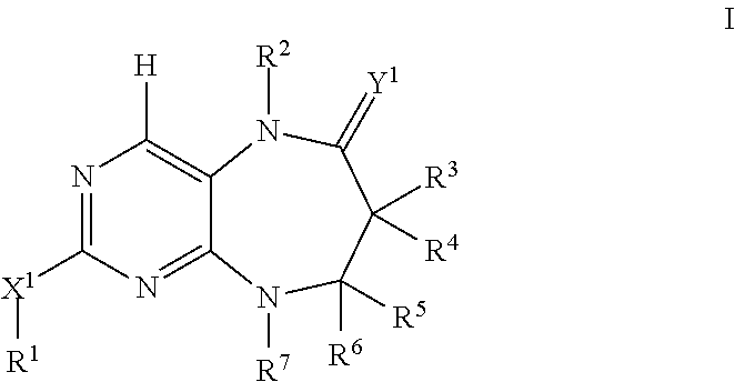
N1=C([X1][R1])N=C2C(=C1[H])N([R2])C(=[Y1])C([R3])([R4])C([R6])([R5])N2[R7]
